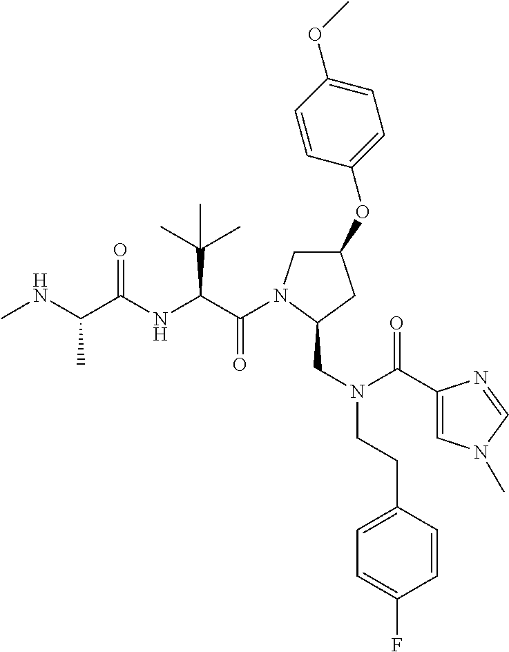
C(=O)(C(C(C)(C)C)NC(=O)C(C)NC)N1CC(OC2=CC=C(OC)C=C2)CC1CN(CCC1=CC=C(F)C=C1)C(=O)C1=CN(C)C=N1
